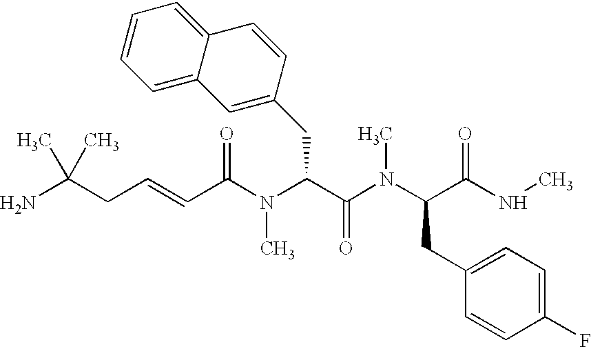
NC(CC=CC(N(C(C(N(C(C(NC)=O)CC1=CC=C(F)C=C1)C)=O)CC1=CC2=CC=CC=C2C=C1)C)=O)(C)C
